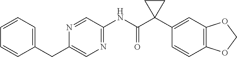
C1=CC=C(CC2=CN=C(NC(C3(C4=CC5=C(C=C4)OCO5)CC3)=O)C=N2)C=C1
